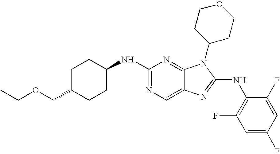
N1=C(NC2CCC(COCC)CC2)N=C2C(=C1)N=C(NC1=C(F)C=C(F)C=C1F)N2C1CCOCC1
